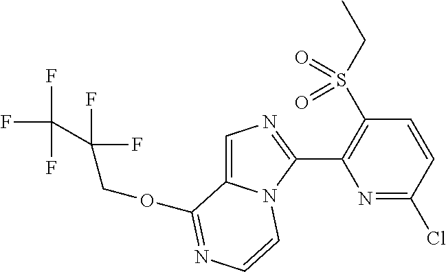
FC(F)(F)C(F)(F)COC1=NC=CN2C1=CN=C2C1=C(S(CC)(=O)=O)C=CC(Cl)=N1
